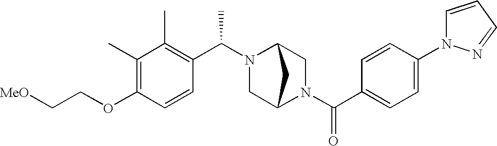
C(OC1=C(C)C(C)=C(C(N2C3CN(C(=O)C4=CC=C(N5C=CC=N5)C=C4)C(C2)C3)C)C=C1)C[MeO]
